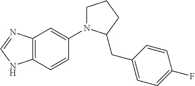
C12=C(C=CC(N3CCCC3CC3=CC=C(F)C=C3)=C1)NC=N2
